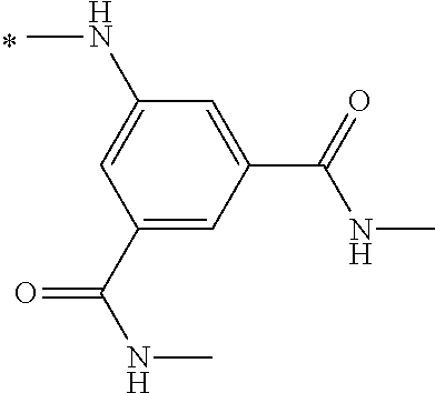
C1(C(NC)=O)=CC(C(=O)NC)=CC(NC)=C1
